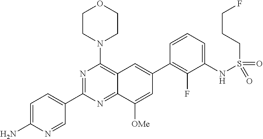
C12=NC(C3=CC=C(N)N=C3)=NC(N3CCOCC3)=C1C=C(C1=C(F)C(NS(CCCF)(=O)=O)=CC=C1)C=C2[OMe]
